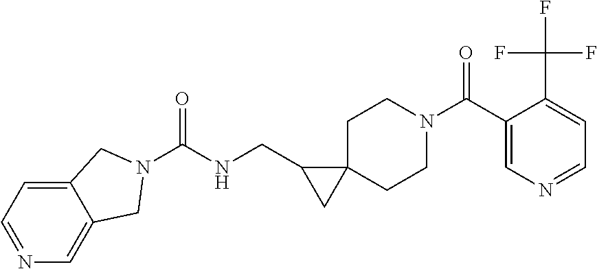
O=C(C1=CN=CC=C1C(F)(F)F)N1CCC2(CC1)C(CNC(=O)N1CC3=CN=CC=C3C1)C2
